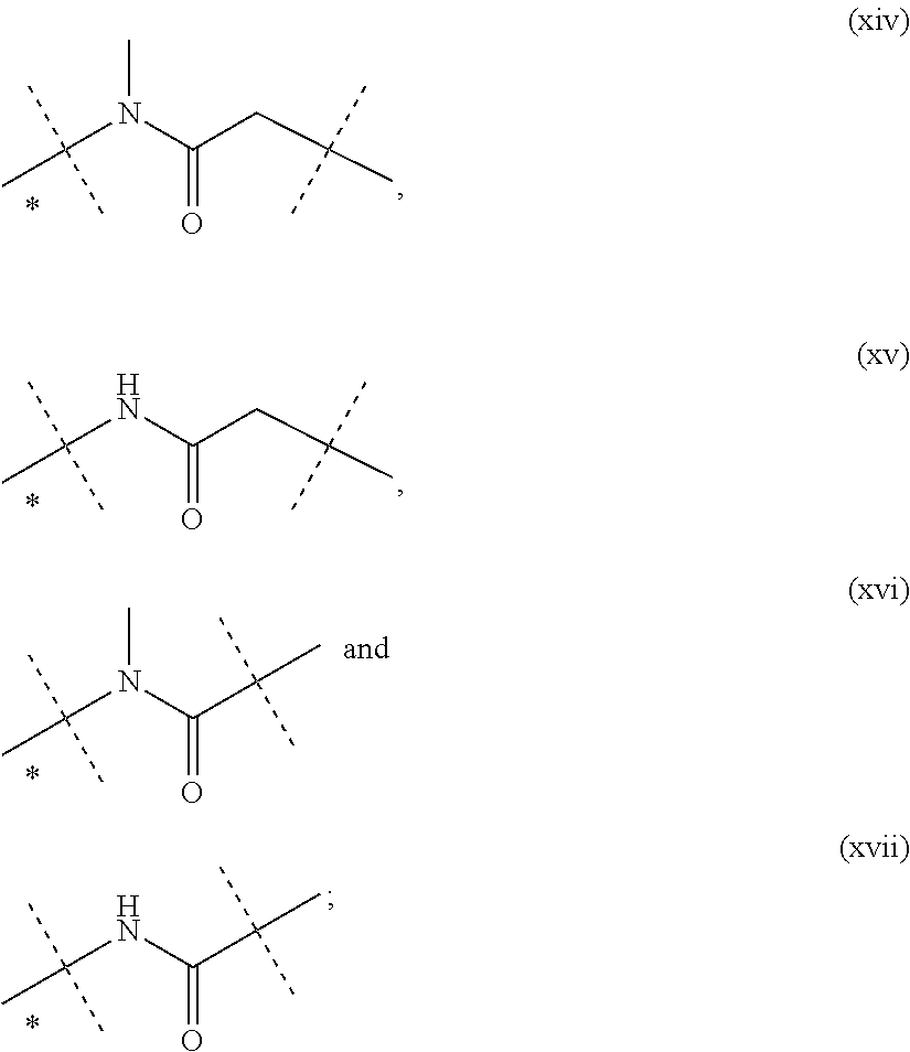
C(=O)(CC(C)(C)C)N(C(C)(C)C)C.C(=O)(CC(C)(C)C)NC(C)(C)C.C(=O)(C(C)(C)C)NC(C)(C)C.C(=O)(C(C)(C)C)N(C(C)(C)C)C
